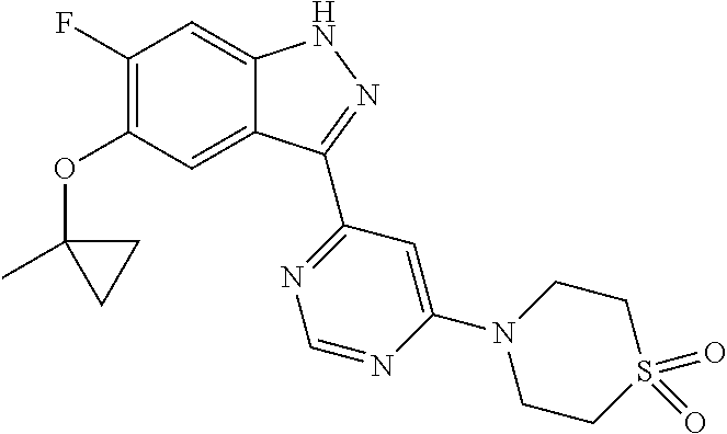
O(C1=C(F)C=C2C(=C1)C(C1=NC=NC(N3CCS(=O)(=O)CC3)=C1)=NN2)C1(C)CC1
